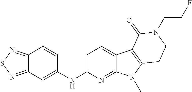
C1(NC2=CC3=NSN=C3C=C2)=CC=C2C(=N1)N(C)C1=C2C(=O)N(CCF)CC1
